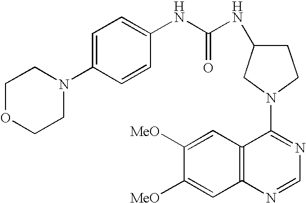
C1([MeO])=CC2=C(C=C1[MeO])N=CN=C2N1CCC(NC(NC2=CC=C(N3CCOCC3)C=C2)=O)C1
